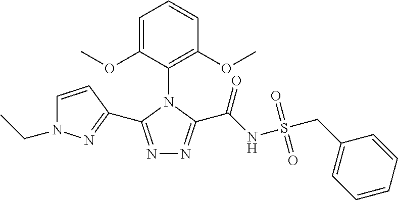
N1=C(C2=NN(CC)C=C2)N(C2=C(OC)C=CC=C2OC)C(C(NS(CC2=CC=CC=C2)(=O)=O)=O)=N1
